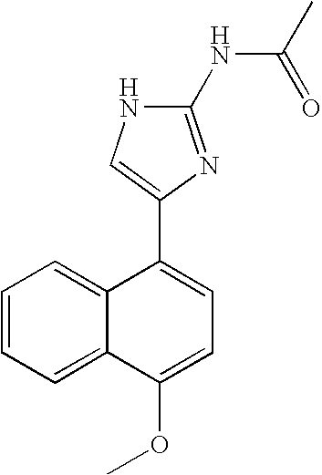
C12=CC=CC=C1C(OC)=CC=C2C1=CNC(NC(C)=O)=N1
